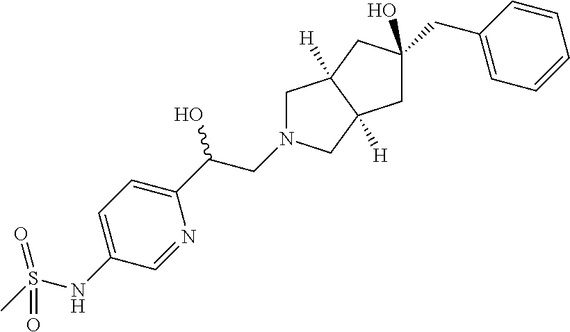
C1C(CC2=CC=CC=C2)(O)CC2([H])C1([H])CN(CC(O)C1=CC=C(NS(C)(=O)=O)C=N1)C2
